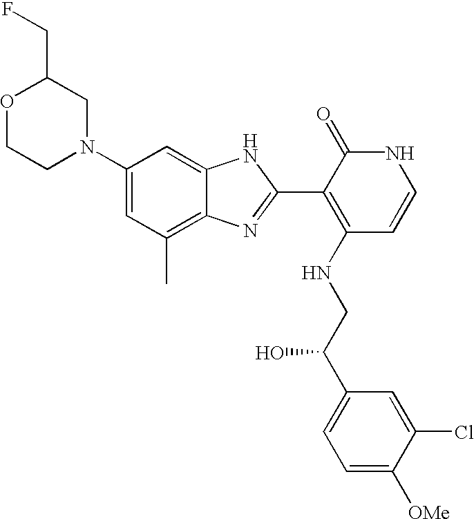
C1CN(C2=CC(C)=C3C(=C2)NC(C2=C(NCC(C4=CC=C([OMe])C(Cl)=C4)O)C=CNC2=O)=N3)CC(CF)O1
